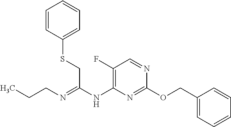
C1(OCC2=CC=CC=C2)=NC(NC(=NCCC)CSC2=CC=CC=C2)=C(F)C=N1
